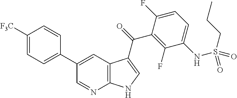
C12=C(C=C(C3=CC=C([F3C])C=C3)C=N1)C(C(=O)C1=C(F)C(NS(CCC)(=O)=O)=CC=C1F)=CN2
